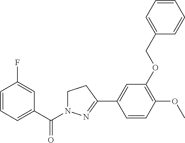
C1=CC=C(C(=O)N2CCC(C3=CC(OCC4=CC=CC=C4)=C(OC)C=C3)=N2)C=C1F
